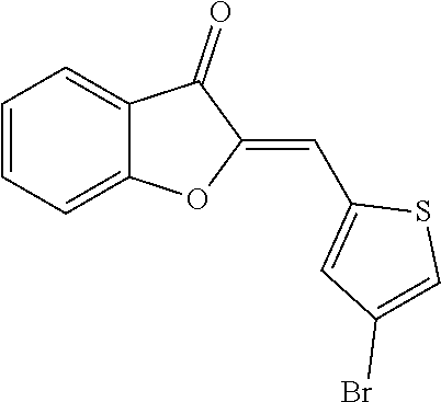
C1=CC=C2C(=C1)C(=O)C(=CC1=CC(Br)=CS1)O2
